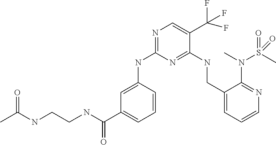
C1(NC2=NC=C(C(F)(F)F)C(NCC3=CC=CN=C3N(S(C)(=O)=O)C)=N2)=CC(C(NCCNC(C)=O)=O)=CC=C1
